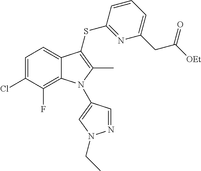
C1=C(Cl)C(F)=C2C(=C1)C(SC1=NC(CC([OEt])=O)=CC=C1)=C(C)N2C1=CN(CC)N=C1
